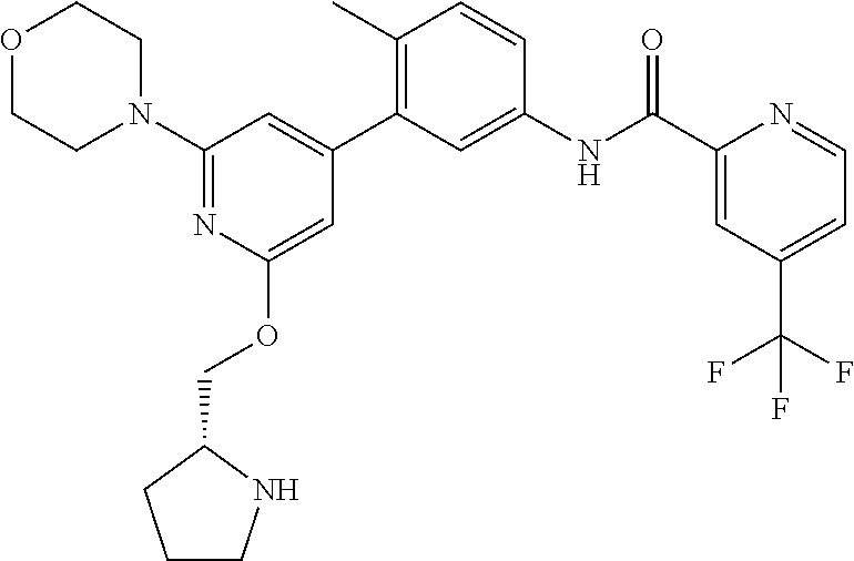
O1CCN(C2=NC(OCC3CCCN3)=CC(C3=C(C)C=CC(NC(C4=CC(C(F)(F)F)=CC=N4)=O)=C3)=C2)CC1
